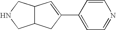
C12C(CNC1)C=C(C1=CC=NC=C1)C2
